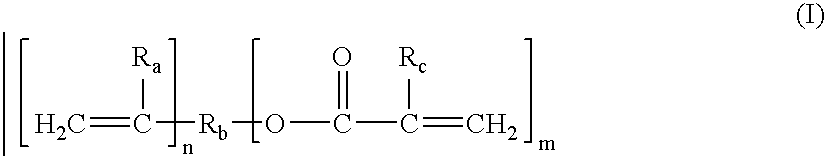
C=C([Ra])[Rb]OC(=O)C([Rc])=C
